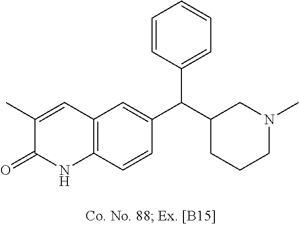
C1(C)=CC2=C(C=CC(C(C3CN(C)CCC3)C3=CC=CC=C3)=C2)NC1=O
